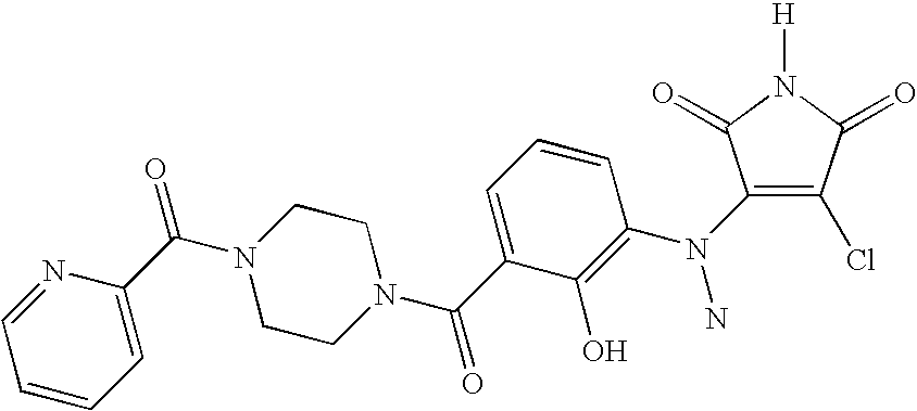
C1(N(C2=C(O)C(C(N3CCN(C(C4=CC=CC=N4)=O)CC3)=O)=CC=C2)N)=C(Cl)C(=O)N([H])C1=O
